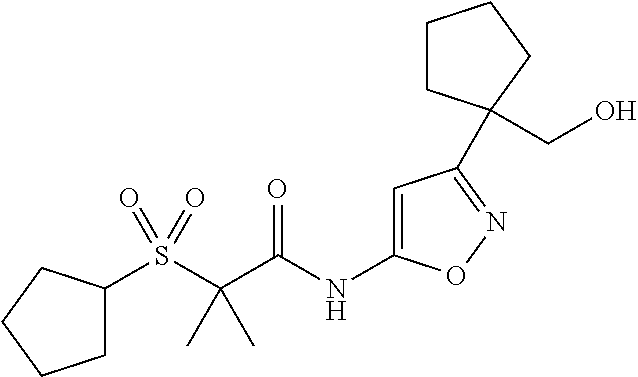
C1C(S(C(C(NC2=CC(C3(CO)CCCC3)=NO2)=O)(C)C)(=O)=O)CCC1
